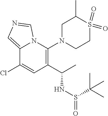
C1(N2CCS(=O)(=O)C(C)C2)=C(C(C)NS(=O)C(C)(C)C)C=C(Cl)C2=CN=CN12
